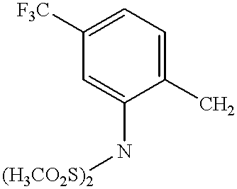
C1([F3C])=CC=C(C)C(N[(H3CO2S)2])=C1
